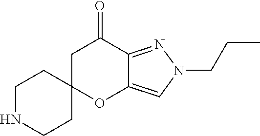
C1NCCC2(C1)OC1=CN(CCC)N=C1C(=O)C2
